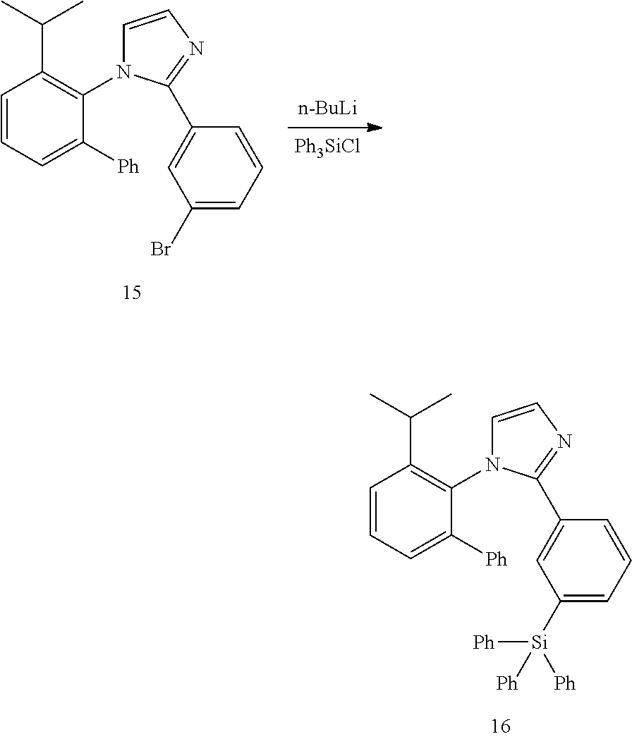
C1=CC=C([Ph])C(N2C=CN=C2C2=CC([Si]([Ph])([Ph])[Ph])=CC=C2)=C1C(C)C.[n-BuLi].[Ph3SiCl].C1=CC=C([Ph])C(N2C=CN=C2C2=CC(Br)=CC=C2)=C1C(C)C
